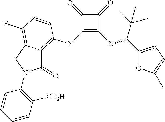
C1(NC2=C3C(=O)N(C4=C([CO2H])C=CC=C4)CC3=C(F)C=C2)=C(NC(C(C)(C)C)C2=CC=C(C)O2)C(=O)C1=O
